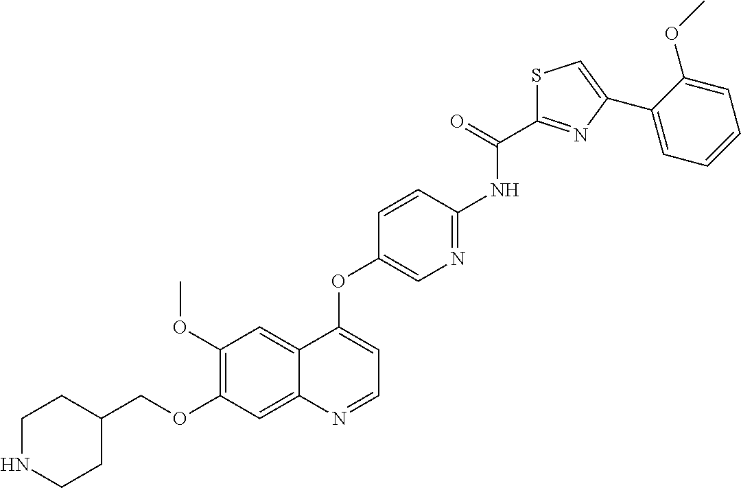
C1(OC)=C(OCC2CCNCC2)C=C2C(=C1)C(OC1=CN=C(NC(C3=NC(C4=CC=CC=C4OC)=CS3)=O)C=C1)=CC=N2
